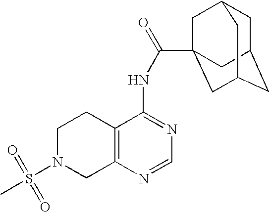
C1N(S(=O)(=O)C)CC2=C(C1)C(NC(=O)C13CC4CC(CC(C1)C4)C3)=NC=N2
